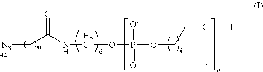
[N3]CC(NCOP([O-])(=O)OCCO[H])=O
